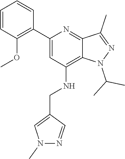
N1(C(C)C)N=C(C)C2=NC(C3=C(OC)C=CC=C3)=CC(NCC3=CN(C)N=C3)=C12
